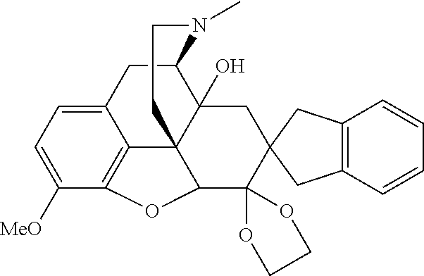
C12CC3=CC=C([MeO])C4=C3C3(C1(O)CC1(C5(C3O4)OCCO5)CC3=C(C1)C=CC=C3)CCN2C
